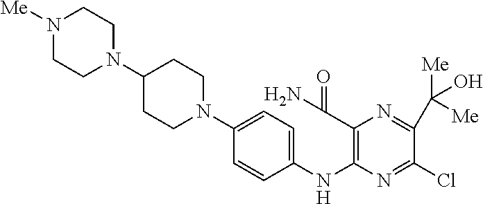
C1=CC(NC2=C(C(N)=O)N=C(C([Me])(O)[Me])C(Cl)=N2)=CC=C1N1CCC(N2CCN([Me])CC2)CC1
